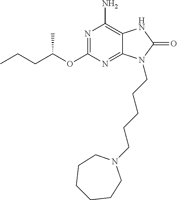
N1=C(OC(CCC)C)N=C2C(=C1N)NC(=O)N2CCCCCN1CCCCCC1
